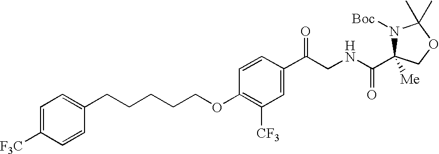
O(C1=C([CF3])C=C(C(CNC(C2([Me])N([Boc])C(C)(C)OC2)=O)=O)C=C1)CCCCCC1=CC=C([F3C])C=C1
